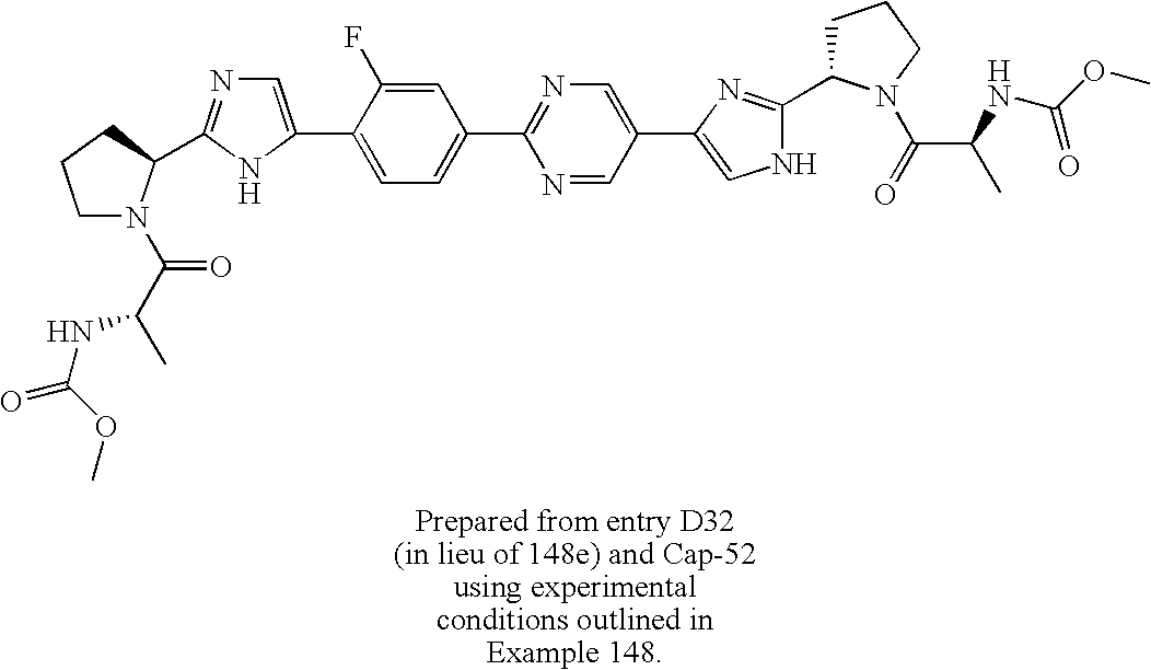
C1=NC(C2=CC=C(C3=CN=C(C4N(C(C(C)NC(=O)OC)=O)CCC4)N3)C(F)=C2)=NC=C1C1=CNC(C2CCCN2C(=O)C(C)NC(OC)=O)=N1
